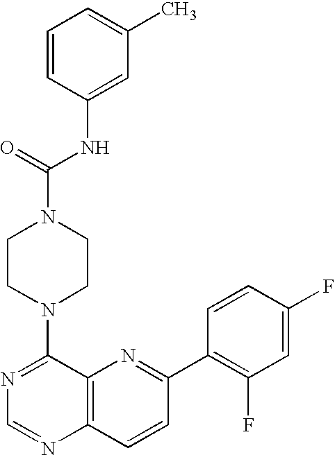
N1=C(N2CCN(C(NC3=CC(C)=CC=C3)=O)CC2)C2=C(N=C1)C=CC(C1=C(F)C=C(F)C=C1)=N2
